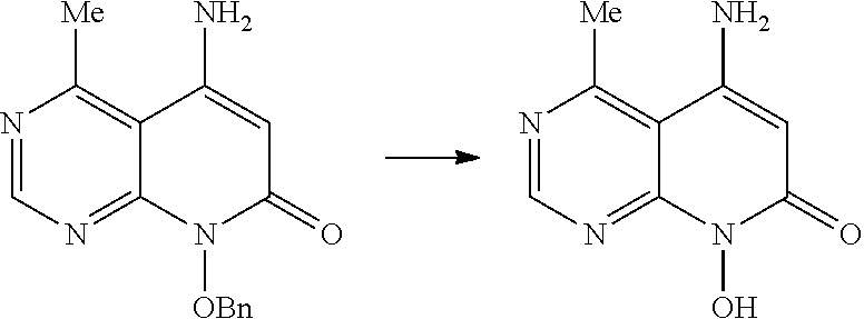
N1=CN=C2C(=C1[Me])C(N)=CC(=O)N2[OBn].N1=CN=C2C(=C1[Me])C(N)=CC(=O)N2O
